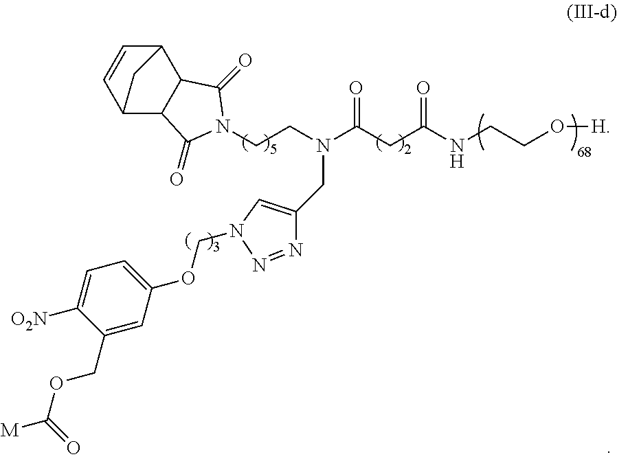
C12C3C(C(C=C1)C2)C(=O)N(CCN(C(CC(NCCO[H])=O)=O)CC1=CN(COC2=CC=C([O2N])C(COC([M])=O)=C2)N=N1)C3=O
